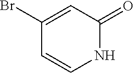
C1(Br)=CC(=O)NC=C1
